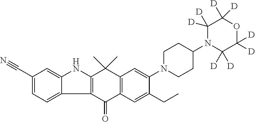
C12=C(C(=O)C3=C(C1(C)C)C=C(N1CCC(N4C([D])([D])C([D])([D])OC([D])([D])C4([D])[D])CC1)C(CC)=C3)C1=CC=C(C#N)C=C1N2
